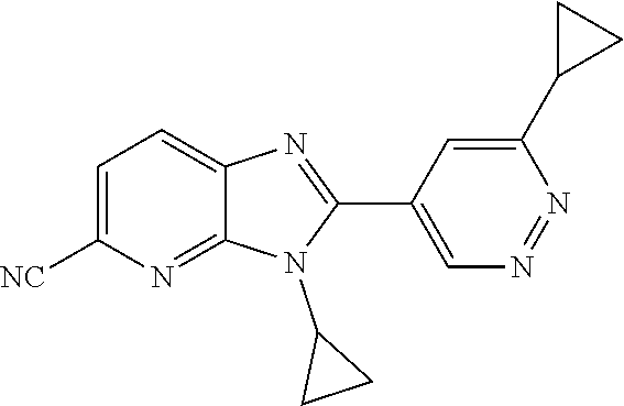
C1=C([NC])N=C2C(=C1)N=C(C1=CN=NC(C3CC3)=C1)N2C1CC1
